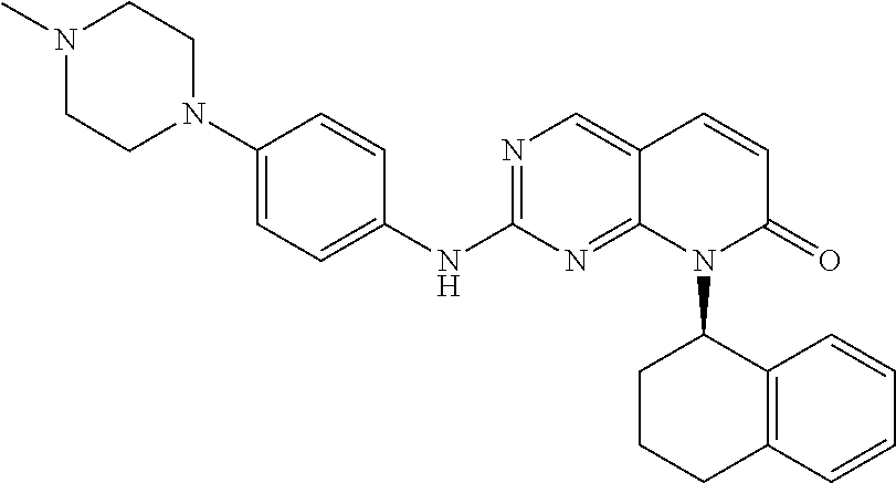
N1=C(NC2=CC=C(N3CCN(C)CC3)C=C2)N=C2C(=C1)C=CC(=O)N2C1C2=C(C=CC=C2)CCC1
